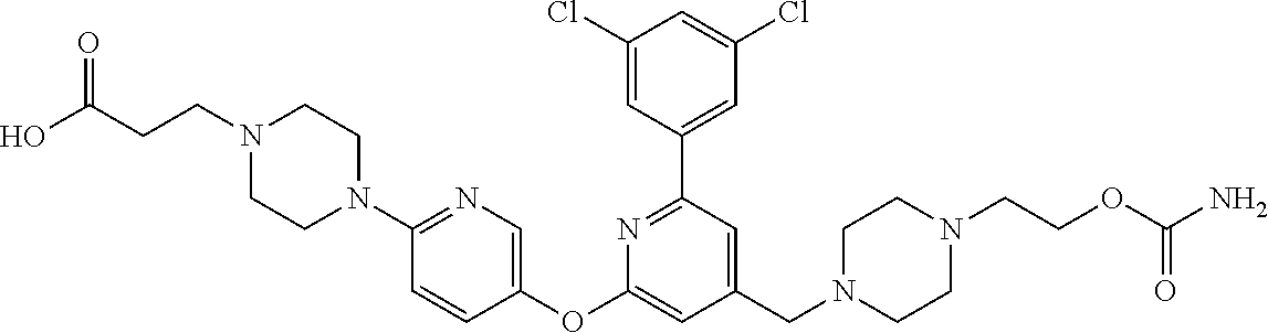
C1(Cl)=CC(C2=NC(OC3=CN=C(N4CCN(CCC(O)=O)CC4)C=C3)=CC(CN3CCN(CCOC(N)=O)CC3)=C2)=CC(Cl)=C1
